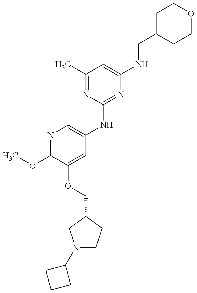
COC1=NC=C(NC2=NC(NCC3CCOCC3)=CC(C)=N2)C=C1OCC1CCN(C2CCC2)C1
